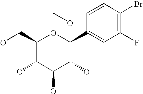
C1(CO)C(O)C(O)C(O)C(OC)(C2=CC(F)=C(Br)C=C2)O1
